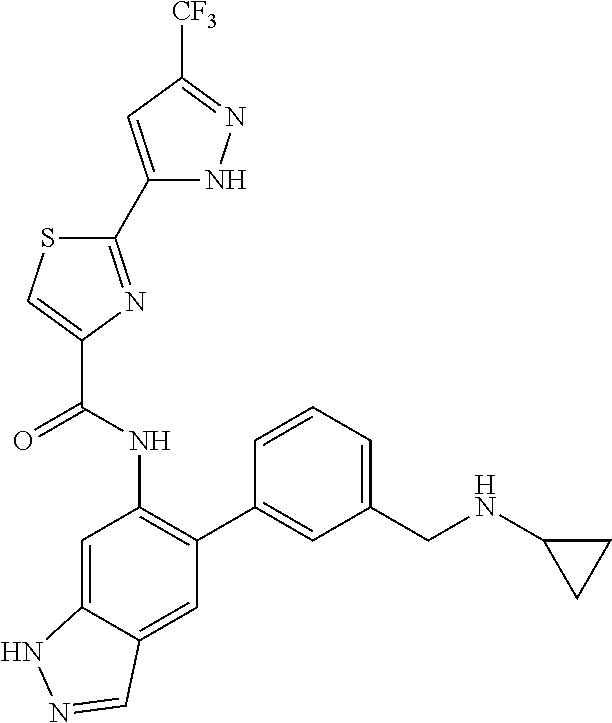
C1(C2=NC(C(NC3=C(C4=CC(CNC5CC5)=CC=C4)C=C4C(=C3)NN=C4)=O)=CS2)=CC([CF3])=NN1
